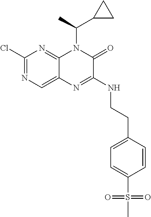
C1(Cl)=NC=C2C(=N1)N(C(C)C1CC1)C(=O)C(NCCC1=CC=C(S(C)(=O)=O)C=C1)=N2
